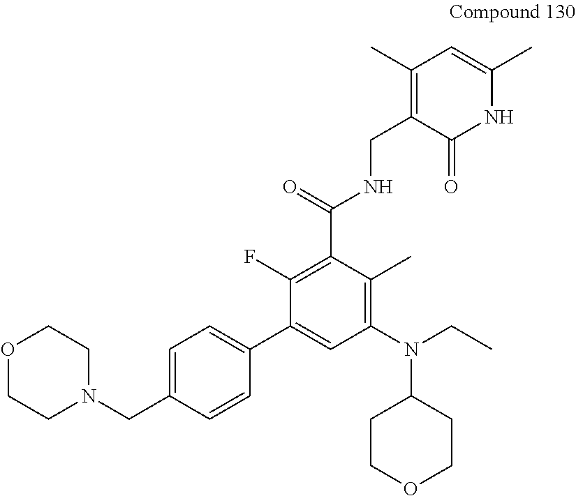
O1CCN(CC2=CC=C(C3=CC(N(CC)C4CCOCC4)=C(C)C(C(NCC4=C(C)C=C(C)NC4=O)=O)=C3F)C=C2)CC1
